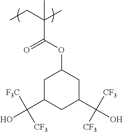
C(C(C)(C)C(OC1CC(C(O)([F3C])[CF3])CC(C(O)([CF3])[CF3])C1)=O)C
